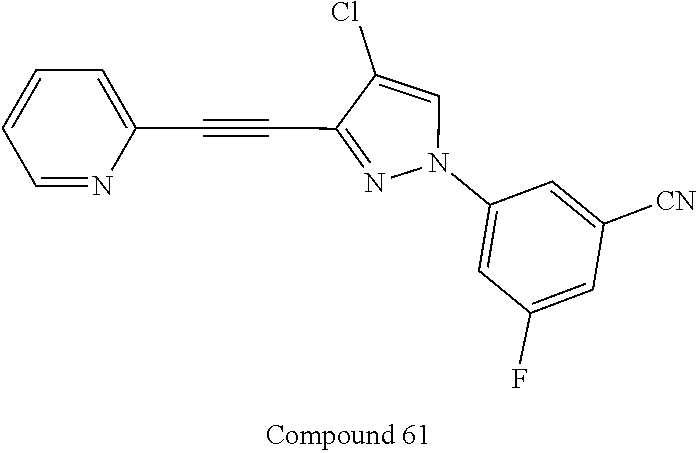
N1(C2=CC(F)=CC([CN])=C2)C=C(Cl)C(C#CC2=CC=CC=N2)=N1
